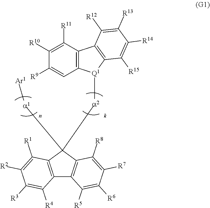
C1([R10])=C([R11])C2=C(C=C1[R9])[Q1]([a2]C1([a1][Ar1])C3=C(C4=C1C([R1])=C([R2])C([R3])=C4[R4])C([R5])=C([R6])C([R7])=C3[R8])C1=C2C([R12])=C([R13])C([R14])=C1[R15]
